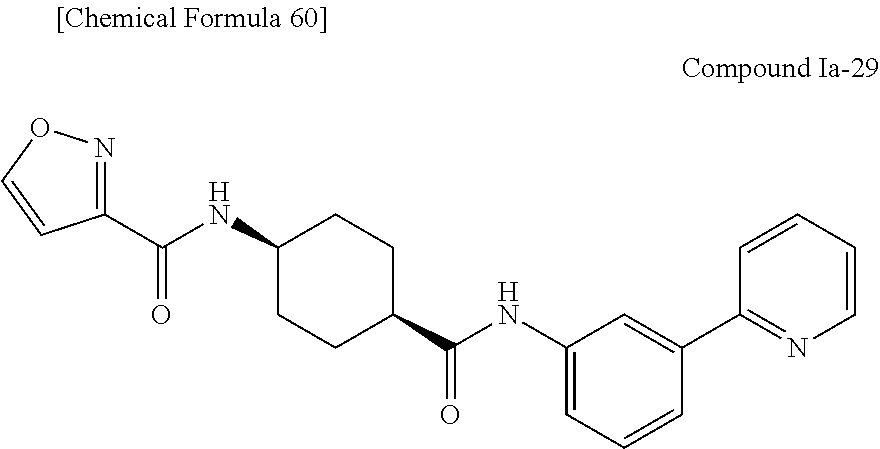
C1(C(NC2CCC(C(NC3=CC=CC(C4=NC=CC=C4)=C3)=O)CC2)=O)=NOC=C1
